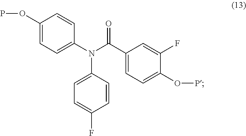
C1(OP)=CC=C(N(C(C2=CC=C(OP)C(F)=C2)=O)C2=CC=C(F)C=C2)C=C1
